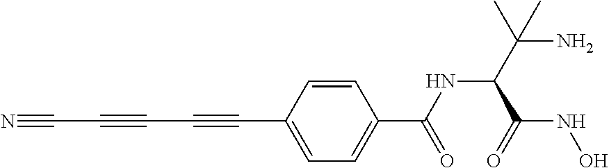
C(C#CC1=CC=C(C(=O)NC(C(C)(N)C)C(=O)NO)C=C1)#CC#N
